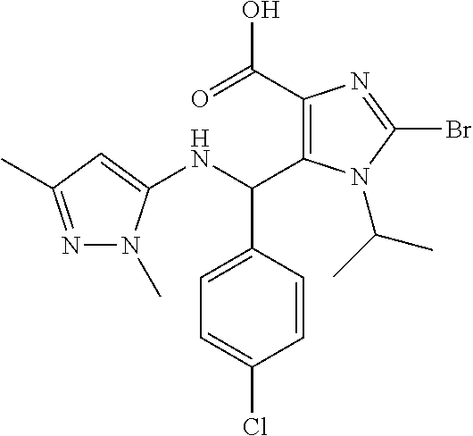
C1(C(=O)O)=C(C(NC2=CC(C)=NN2C)C2=CC=C(Cl)C=C2)N(C(C)C)C(Br)=N1
